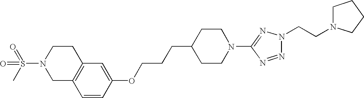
C1C2=C(CCN1S(=O)(=O)C)C=C(OCCCC1CCN(C3=NN(CCN4CCCC4)N=N3)CC1)C=C2
